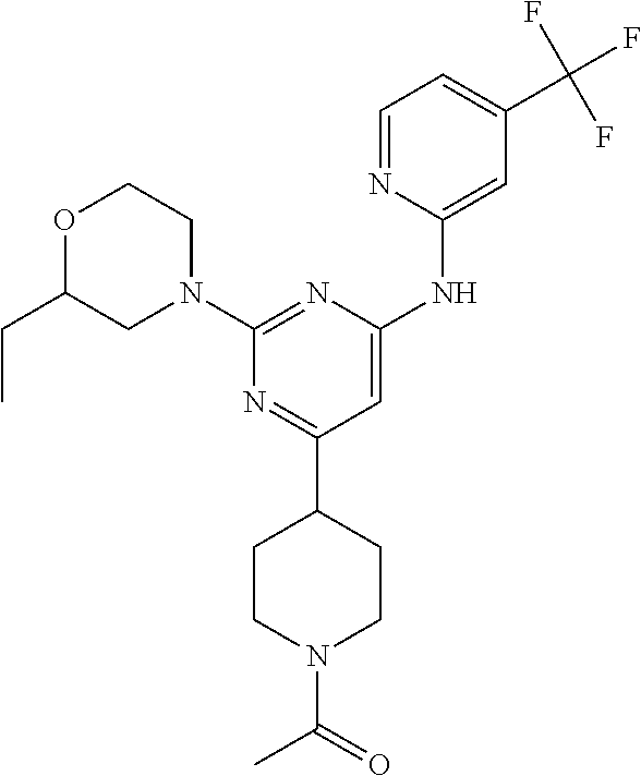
C1=NC(NC2=CC(C3CCN(C(=O)C)CC3)=NC(N3CCOC(CC)C3)=N2)=CC(C(F)(F)F)=C1
